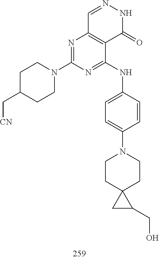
C1=NNC(=O)C2=C1N=C(N1CCC(C[CN])CC1)N=C2NC1=CC=C(N2CCC3(CC2)CC3CO)C=C1
